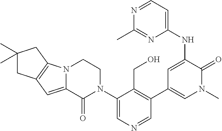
C1=NC=C(N2CCN3C(=CC4=C3CC(C)(C)C4)C2=O)C(CO)=C1C1=CN(C)C(=O)C(NC2=CC=NC(C)=N2)=C1
